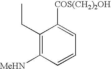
C1(CC)=C([MeHN])C=CC=C1[COS(CH2)2OH]
